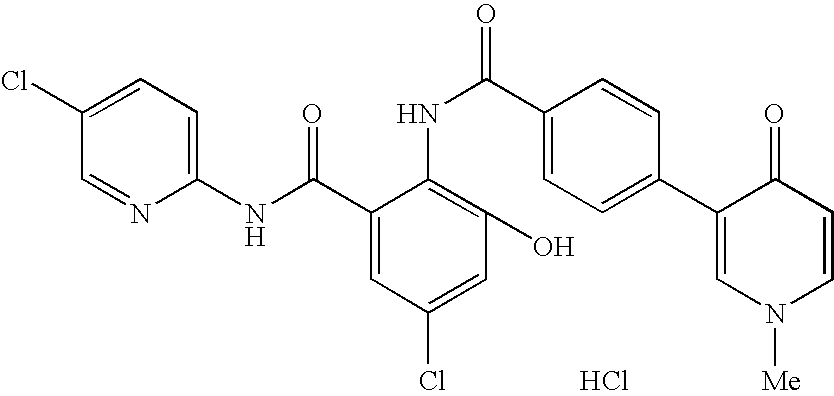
C1(NC(=O)C2=CC(Cl)=CC(O)=C2NC(=O)C2=CC=C(C3=CN([Me])C=CC3=O)C=C2)=CC=C(Cl)C=N1.Cl
